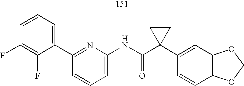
C1=CC=C(NC(C2(C3=CC4=C(C=C3)OCO4)CC2)=O)N=C1C1=CC=CC(F)=C1F
